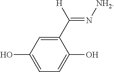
C1(C([H])=N[NH2])=CC(O)=CC=C1O
